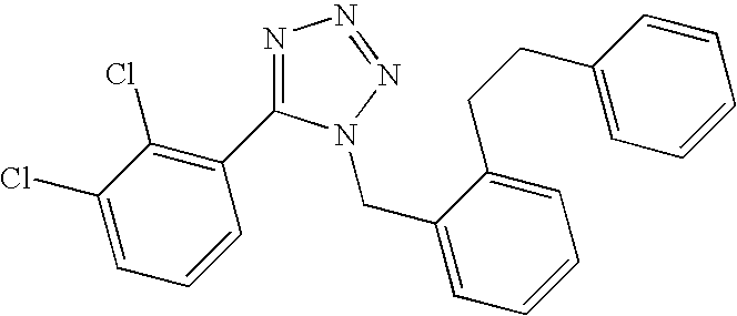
N1=C(C2=C(Cl)C(Cl)=CC=C2)N(CC2=CC=CC=C2CCC2=CC=CC=C2)N=N1
